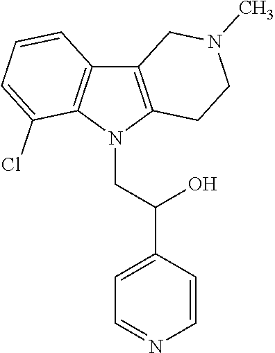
C12=C(N(CC(C3=CC=NC=C3)O)C3=C1C=CC=C3Cl)CCN(C)C2
